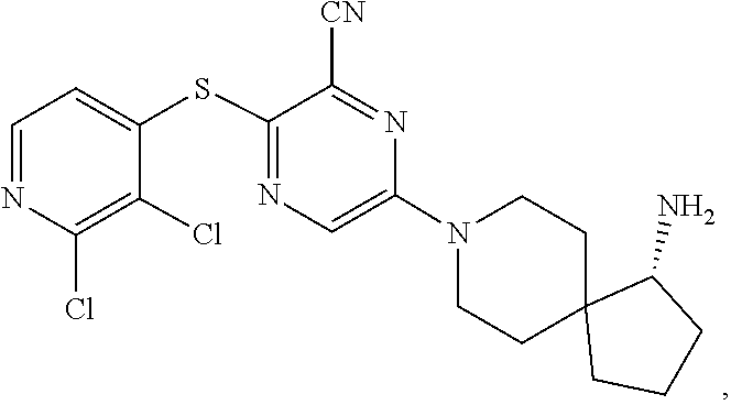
C1C2(CCCC2N)CCN(C2=CN=C(SC3=CC=NC(Cl)=C3Cl)C([CN])=N2)C1
